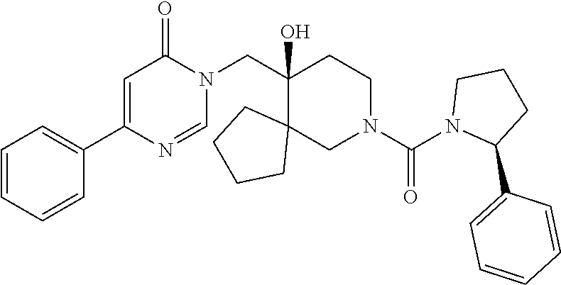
N1(C(N2CCC(CN3C(=O)C=C(C4=CC=CC=C4)N=C3)(O)C3(C2)CCCC3)=O)C(C2=CC=CC=C2)CCC1
